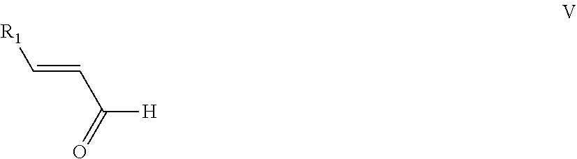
[R1]C=CC([H])=O
